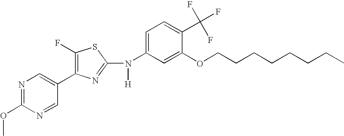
N1=C(OC)N=CC(C2=C(F)SC(N(C3=CC=C(C(F)(F)F)C(OCCCCCCCC)=C3)[H])=N2)=C1
